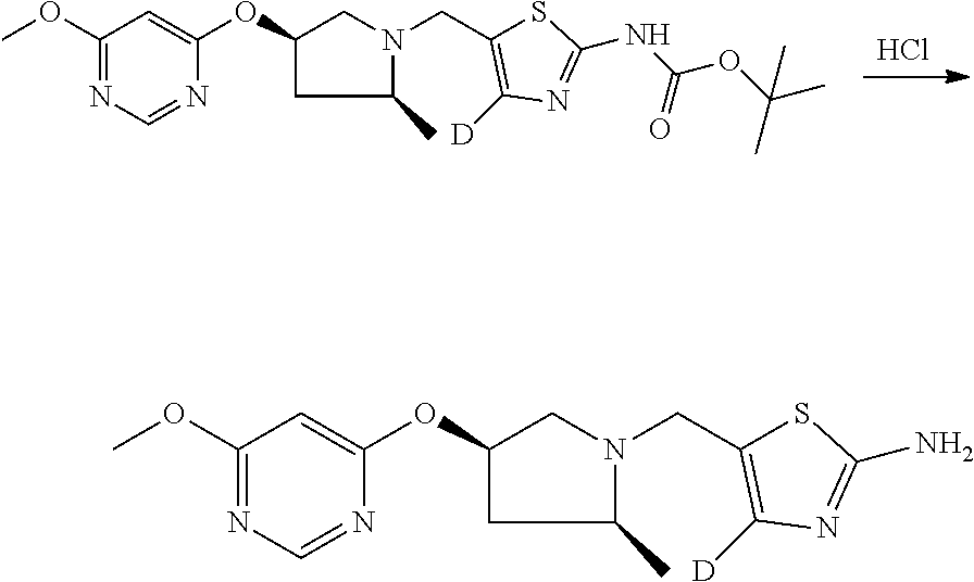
Cl.C(C1=C([D])N=C(NC(OC(C)(C)C)=O)S1)N1CC(OC2=CC(OC)=NC=N2)CC1C.C(C1=C([D])N=C(N)S1)N1CC(OC2=CC(OC)=NC=N2)CC1C
